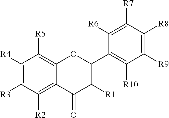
C1([R4])=C([R3])C([R2])=C2C(=C1[R5])OC(C1=C([R10])C([R9])=C([R8])C([R7])=C1[R6])C([R1])C2=O
